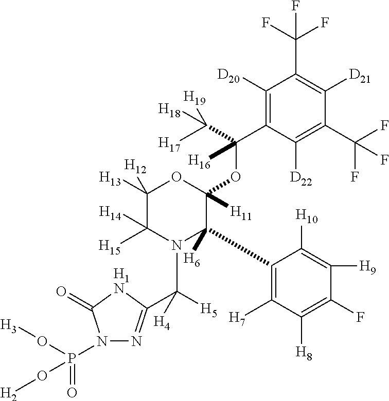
C1([D20])=C(C(OC2([H11])OC([H13])([H12])C([H15])([H14])N(C([H5])([H4])C3=NN(P(=O)(O[H3])O[H2])C(=O)[H1N]3)C2(C2=C([H7])C([H8])=C(F)C([H9])=C2[H10])[H6])([H16])C([H17])([H18])[H19])C([D22])=C(C(F)(F)F)C([D21])=C1C(F)(F)F
